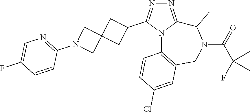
N1=C2N(C(C3CC4(C3)CN(C3=NC=C(F)C=C3)C4)=N1)C1=C(CN(C(=O)C(F)(C)C)C2C)C=C(Cl)C=C1
